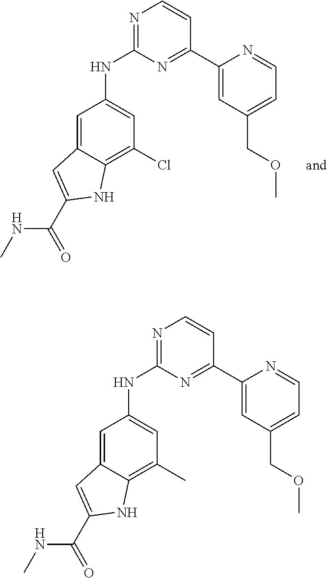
C1=C2C(=C(Cl)C=C1NC1=NC=CC(C3=CC(COC)=CC=N3)=N1)NC(C(NC)=O)=C2.C1=C2C(=C(C)C=C1NC1=NC=CC(C3=CC(COC)=CC=N3)=N1)NC(C(NC)=O)=C2
